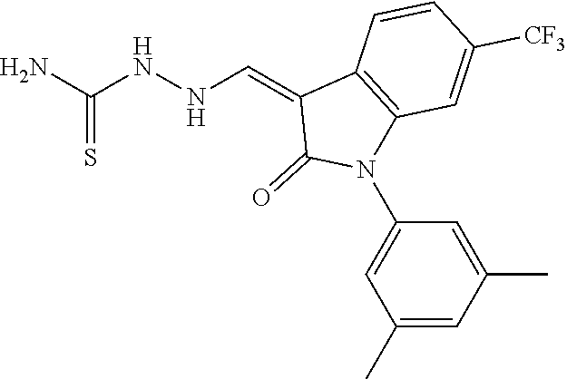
C12=C(C=C([CF3])C=C1)N(C1=CC(C)=CC(C)=C1)C(=O)C2=CNNC(N)=S
